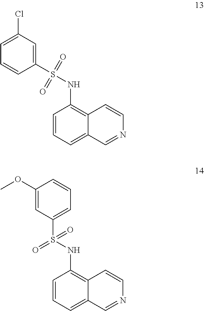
C12=C(NS(C3=CC(Cl)=CC=C3)(=O)=O)C=CC=C1C=NC=C2.C12=C(NS(C3=CC=CC(OC)=C3)(=O)=O)C=CC=C1C=NC=C2
